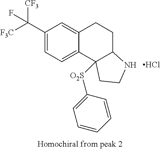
C1(C([CF3])([F3C])F)=CC=C2C(=C1)CCC1C2([O2S]C2=CC=CC=C2)CCN1.Cl
